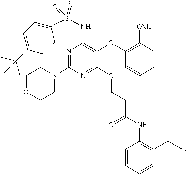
C1(N2CCOCC2)=NC(NS(C2=CC=C(C(C)(C)C)C=C2)(=O)=O)=C(OC2=C([OMe])C=CC=C2)C(OCCC(NC2=C(C(C)C)C=CC=C2)=O)=N1
